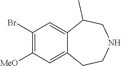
C1(Br)=C([MeO])C=C2C(=C1)C(C)CNCC2
